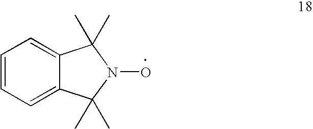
C1=CC=C2C(=C1)C(C)(C)N(O)C2(C)C
